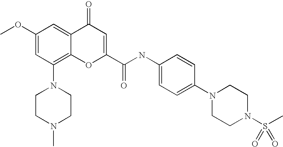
C1CN(C)CCN1C1=C2C(=CC(OC)=C1)C(=O)C=C(C(=O)NC1=CC=C(N3CCN(S(C)(=O)=O)CC3)C=C1)O2
